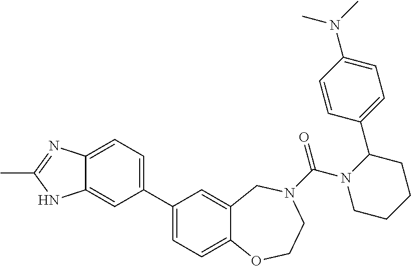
C1(C2=CC=C3C(=C2)NC(C)=N3)=CC=C2C(=C1)CN(C(N1CCCCC1C1=CC=C(N(C)C)C=C1)=O)CCO2
